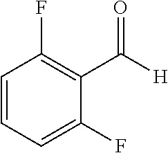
C1(F)=CC=CC(F)=C1C([H])=O
